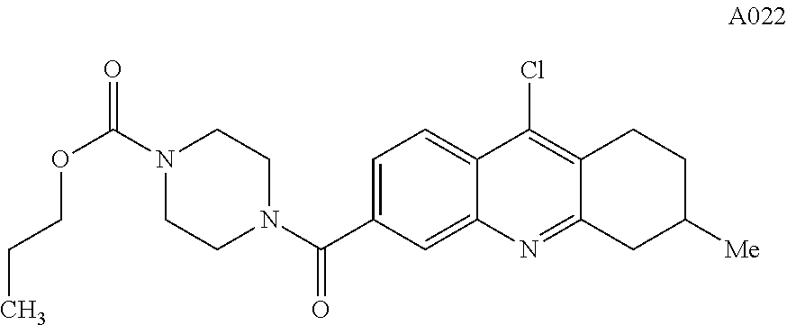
C1=C(C(N2CCN(C(=O)OCCC)CC2)=O)C=C2C(=C1)C(Cl)=C1C(=N2)CC([Me])CC1
